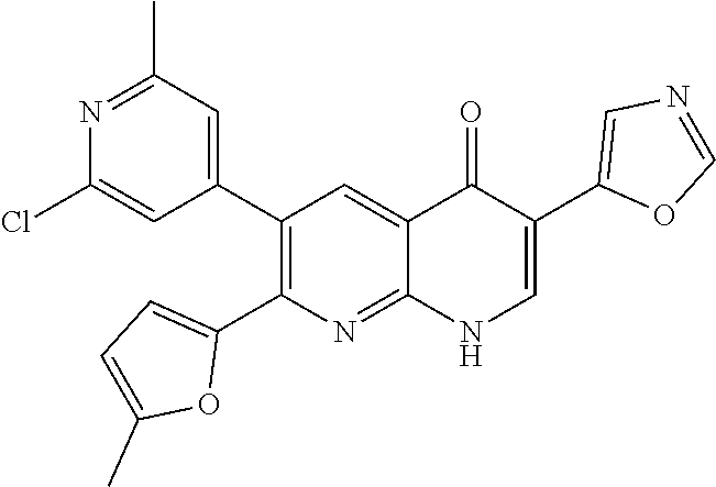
N1=C(C)C=C(C2=C(C3=CC=C(C)O3)N=C3C(=C2)C(=O)C(C2=CN=CO2)=CN3)C=C1Cl
